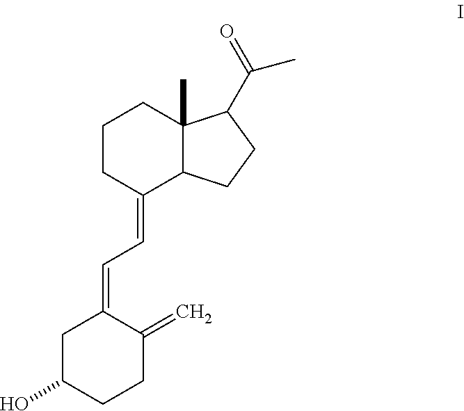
C1C(O)CCC(=C)C1=CC=C1C2C(C)(CCC1)C(C(C)=O)CC2
